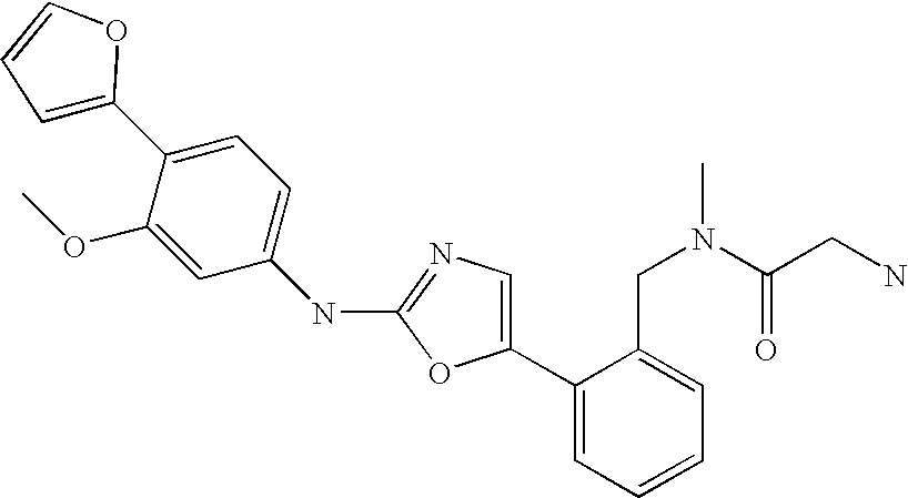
C1(C2=CN=C(NC3=CC=C(C4=CC=CO4)C(OC)=C3)O2)=CC=CC=C1CN(C(CN)=O)C
